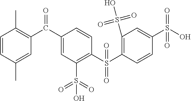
C1=CC(C)=CC(C(C2=CC(S(=O)(=O)O)=C(S(C3=C(S(=O)(=O)O)C=C(S(O)(=O)=O)C=C3)(=O)=O)C=C2)=O)=C1C
